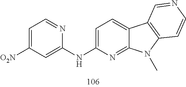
C1=C(NC2=CC([O2N])=CC=N2)N=C2C(=C1)C1=C(N2C)C=CN=C1
